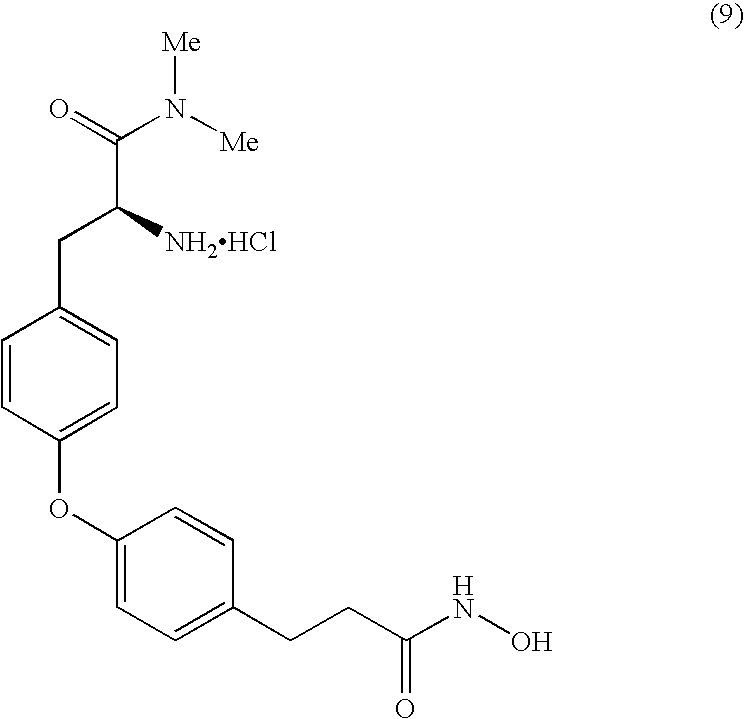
[Me]N([Me])C(=O)C([NH2HCl])CC1=CC=C(OC2=CC=C(CCC(NO)=O)C=C2)C=C1
